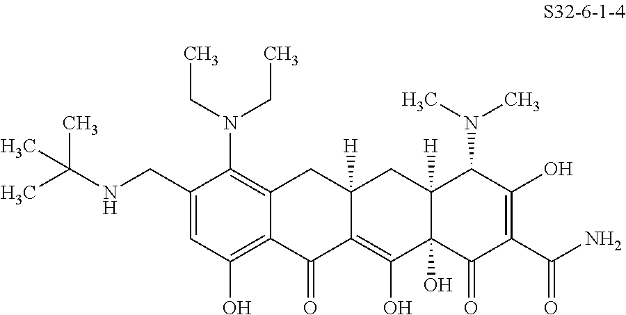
C1(CNC(C)(C)C)=CC(O)=C2C(=C1N(CC)CC)CC1([H])C(=C(O)C3(O)C([H])(C1)C(N(C)C)C(O)=C(C(N)=O)C3=O)C2=O
